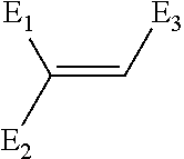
C(=C[E3])([E2])[E1]
